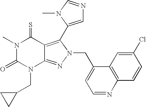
N1(C)C(=O)N(CC2CC2)C2=NN(CC3=CC=NC4=C3C=C(Cl)C=C4)C(C3=CN=CN3C)=C2C1=S
